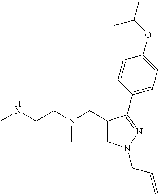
C1=C(CN(CCNC)C)C(C2=CC=C(OC(C)C)C=C2)=NN1CC=C
